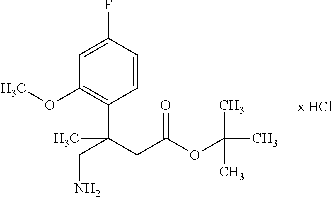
C1=C(F)C=CC(C(CC(OC(C)(C)C)=O)(CN)C)=C1OC
